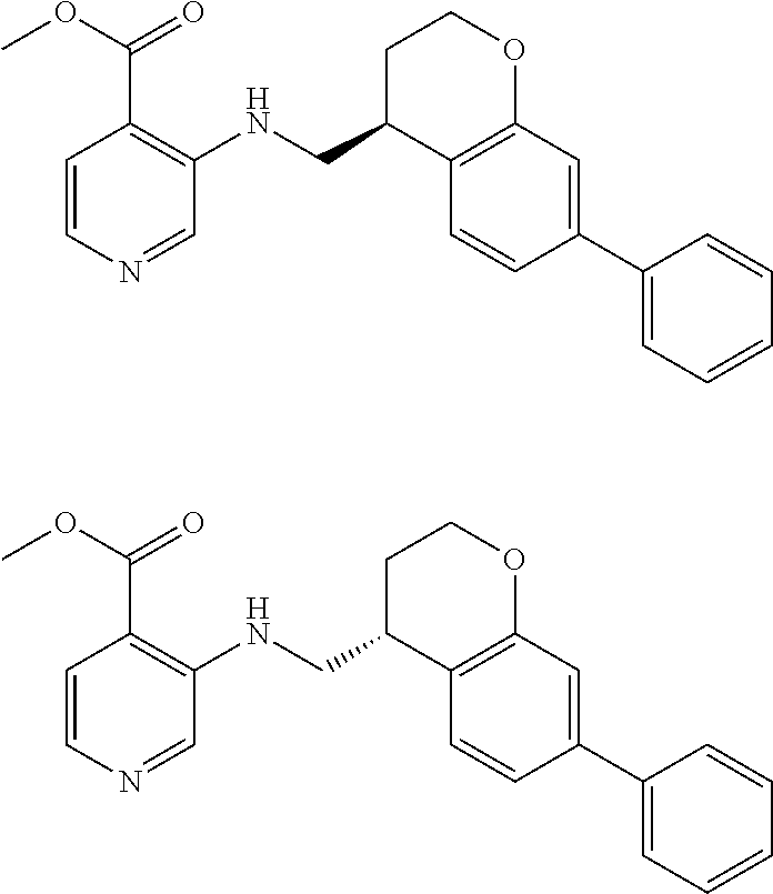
C1=CN=CC(NCC2C3=C(OCC2)C=C(C2=CC=CC=C2)C=C3)=C1C(OC)=O.C1=CN=CC(NCC2C3=C(OCC2)C=C(C2=CC=CC=C2)C=C3)=C1C(OC)=O
